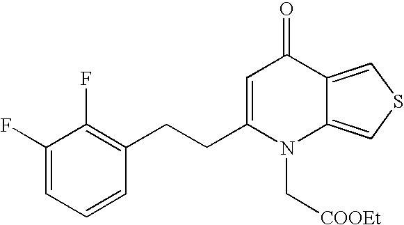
C1(F)=CC=CC(CCC2=CC(=O)C3=CSC=C3N2C[COOEt])=C1F
